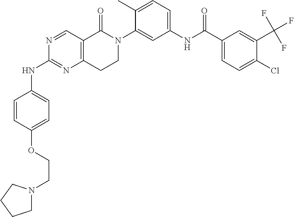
N1=CC2=C(N=C1NC1=CC=C(OCCN3CCCC3)C=C1)CCN(C1=CC(NC(C3=CC=C(Cl)C(C(F)(F)F)=C3)=O)=CC=C1C)C2=O
